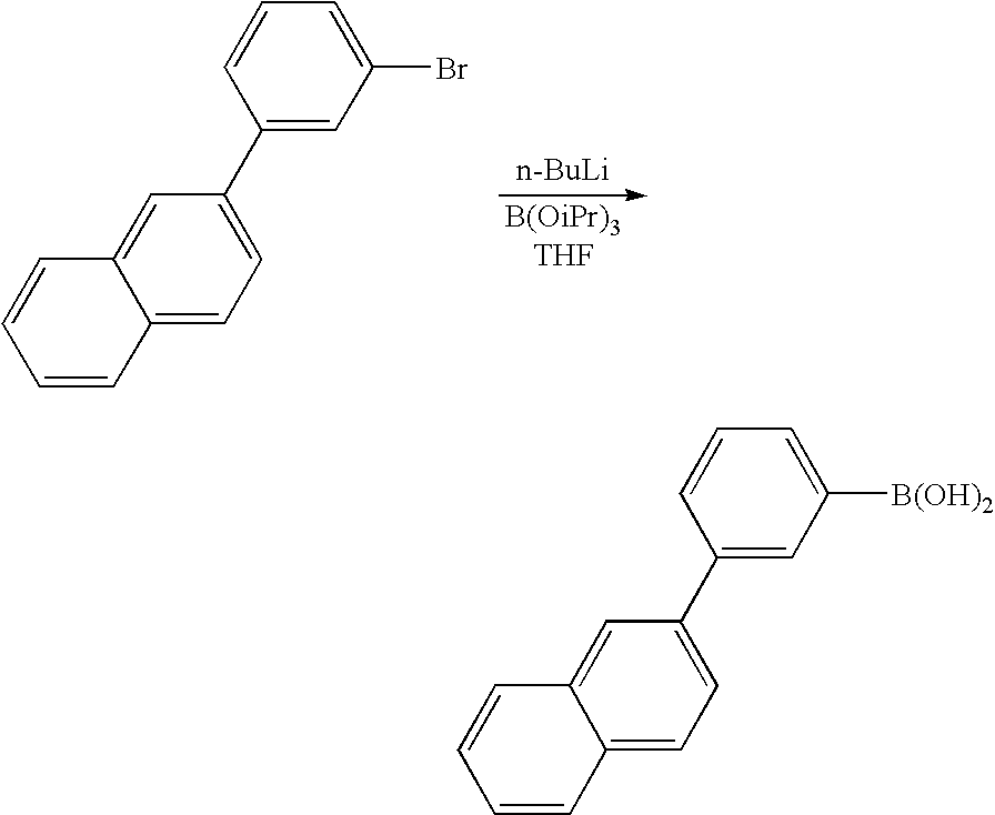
[n-BuLi].C12=CC=C(C3=CC(Br)=CC=C3)C=C1C=CC=C2.C12=CC=C(C3=CC([B(OH)2])=CC=C3)C=C1C=CC=C2
